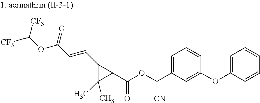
C1=C(C(OC(C2C(C=CC(OC([CF3])[CF3])=O)C2(C)C)=O)[CN])C=C(OC2=CC=CC=C2)C=C1
